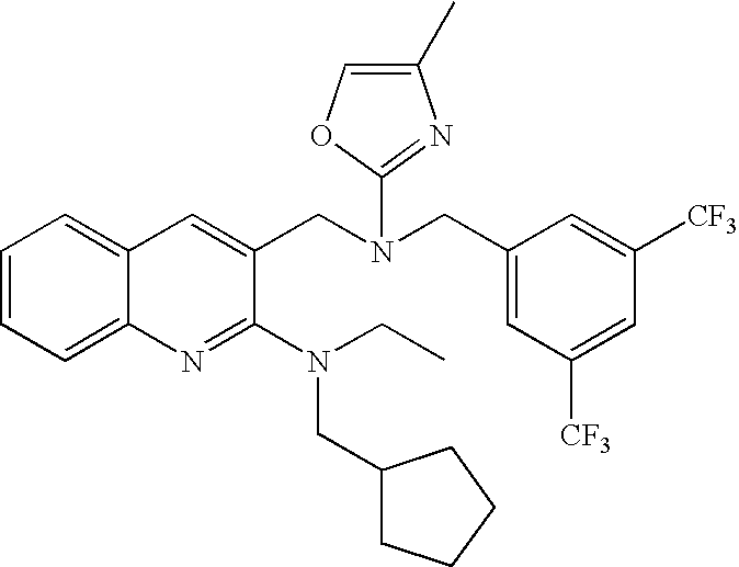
C1=CC=C2C(=C1)C=C(CN(CC1=CC([CF3])=CC([CF3])=C1)C1=NC(C)=CO1)C(N(CC)CC1CCCC1)=N2
